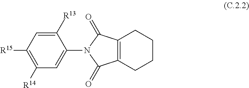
C1([R13])=CC([R15])=C([R14])C=C1N1C(=O)C2=C(CCCC2)C1=O
